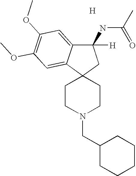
[H].C1CN(CC2CCCCC2)CCC12CC(NC(C)=O)([H])C1=CC(OC)=C(OC)C=C21
